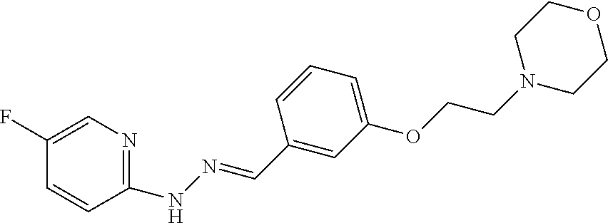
C1(NN=CC2=CC(OCCN3CCOCC3)=CC=C2)=NC=C(F)C=C1
